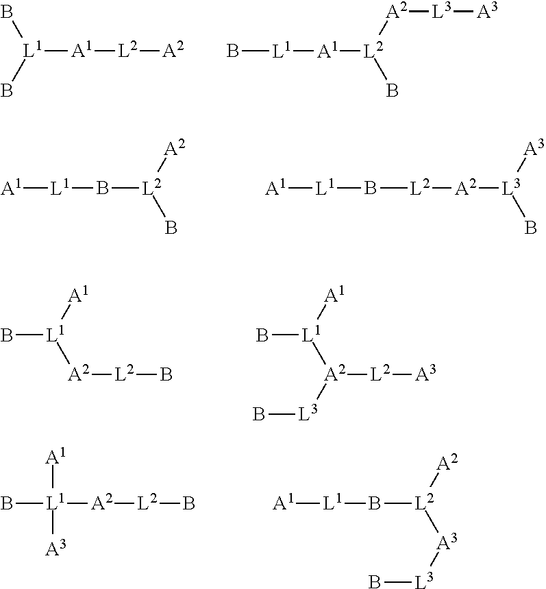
[L1]([A1][L2][A2])(B)B.B[L1][A1][L2]([A2][L3][A3])B.[A1][L1]B[L2]([A2])B.B([L2][A2][L3]([A3])B)[L1][A1].B[L1]([A2][L2]B)[A1].B[L1]([A2]([L2][A3])[L3]B)[A1].B[L1]([A3])([A1])[A2][L2]B.[A1][L1]B[L2]([A2])[A3][L3]B
